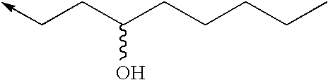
C(CC(CCCCC)O)->C
